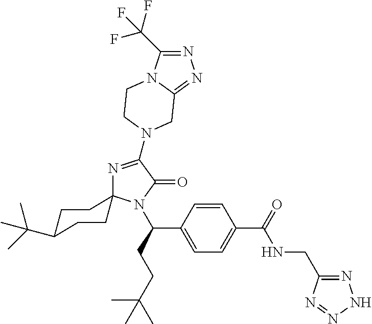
N1=C(C(F)(F)F)N2C(=N1)CN(C1=NC3(N(C(CCC(C)(C)C)C4=CC=C(C(=O)NCC5=NNN=N5)C=C4)C1=O)CCC(C(C)(C)C)CC3)CC2
